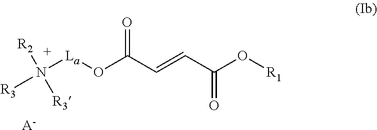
N([La]OC(C=CC(O[R1])=O)=O)([R3])([R2])[R3].[A-]
